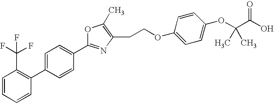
C1=CC=CC(C2=CC=C(C3=NC(CCOC4=CC=C(OC(C(O)=O)(C)C)C=C4)=C(C)O3)C=C2)=C1C(F)(F)F
